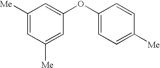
C1([Me])=CC([Me])=CC(OC2=CC=C([Me])C=C2)=C1
